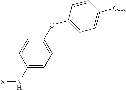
C1=CC(N[X])=CC=C1OC1=CC=C(C)C=C1
